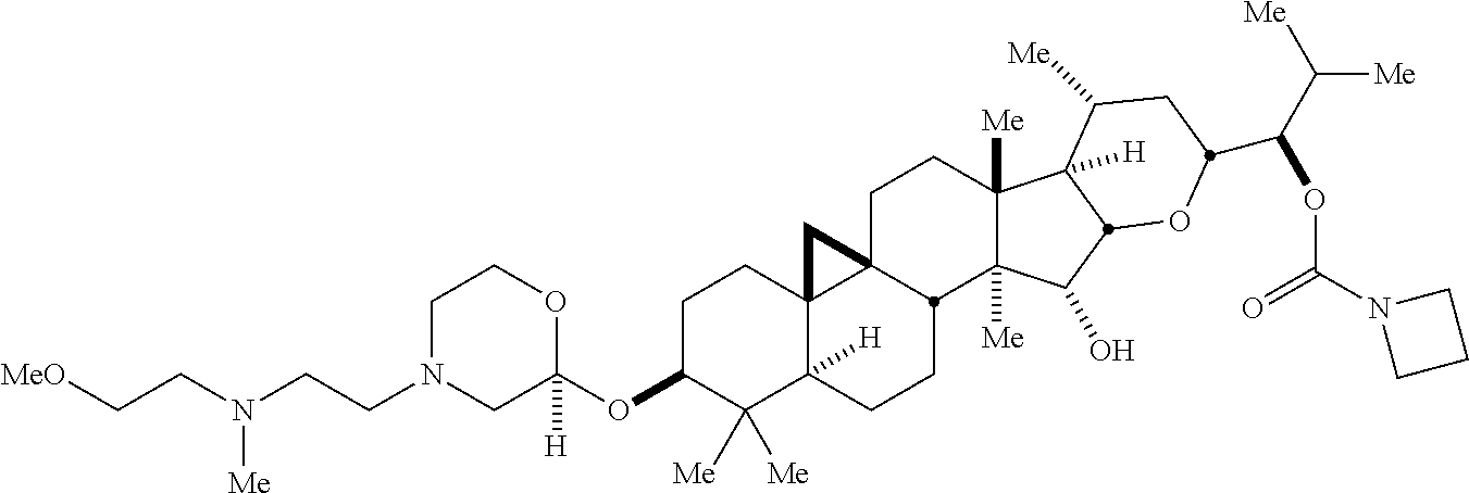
C1N(CCN(CC[MeO])[Me])CC(OC2C([Me])([Me])C3([H])C4(CC2)C2(CCC5([Me])C([Me])(C(O)C6C5([H])C([Me])CC(C(C([Me])[Me])OC(N5CCC5)=O)O6)C2CC3)C4)([H])OC1
